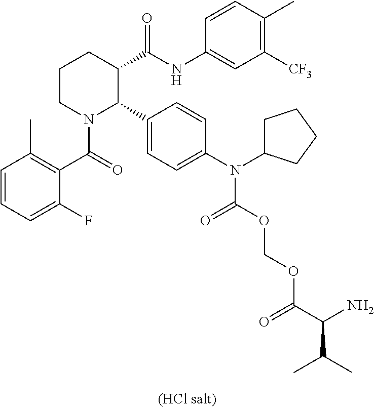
C1=CC=C(F)C(C(=O)N2C(C3=CC=C(N(C4CCCC4)C(OCOC(C(N)C(C)C)=O)=O)C=C3)C(C(NC3=CC([CF3])=C(C)C=C3)=O)CCC2)=C1C
